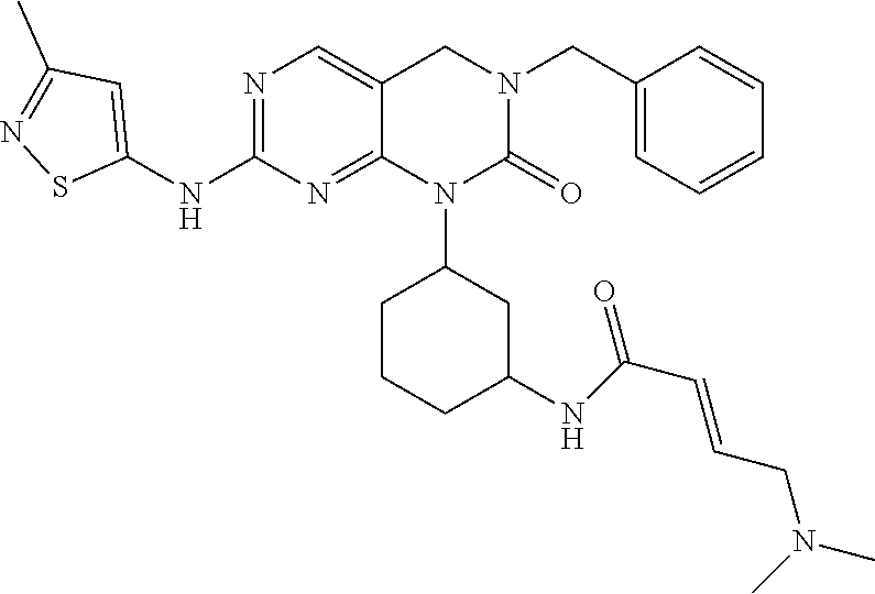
C1(CN2CC3=CN=C(NC4=CC(C)=NS4)N=C3N(C3CCCC(NC(C=CCN(C)C)=O)C3)C2=O)=CC=CC=C1
